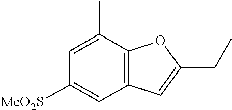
C1([MeO2S])=CC2=C(C(C)=C1)OC(CC)=C2
